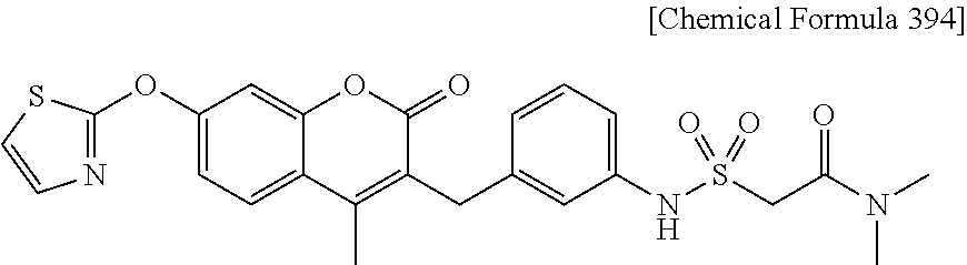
C1(OC2=NC=CS2)=CC=C2C(=C1)OC(=O)C(CC1=CC(NS(CC(=O)N(C)C)(=O)=O)=CC=C1)=C2C
